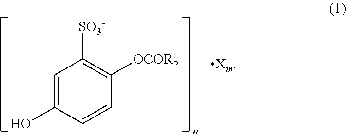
C1=CC(O)=CC([SO3-])=C1[OCOR2]
